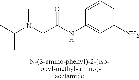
C1=CC=C(N)C=C1NC(CN(C)C(C)C)=O
